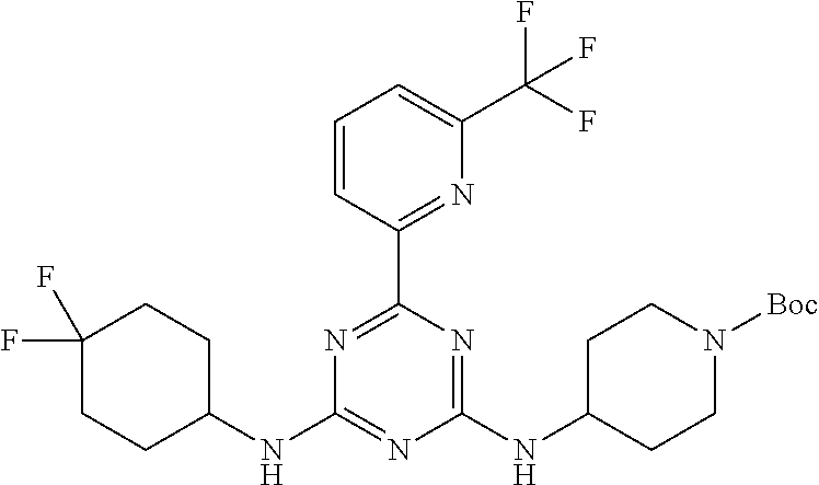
C1(NC2=NC(NC3CCN([Boc])CC3)=NC(C3=NC(C(F)(F)F)=CC=C3)=N2)CCC(F)(F)CC1
